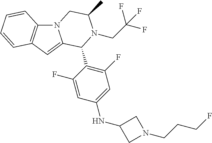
N12C3=C(C=C1C(C1=C(F)C=C(NC4CN(CCCF)C4)C=C1F)N(CC(F)(F)F)C(C)C2)C=CC=C3
